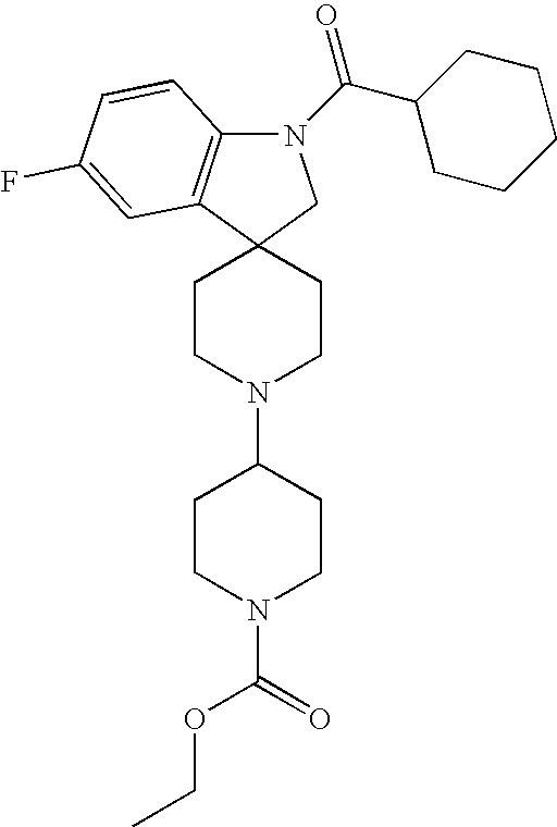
C12(CCN(C3CCN(C(=O)OCC)CC3)CC1)CN(C(C1CCCCC1)=O)C1=C2C=C(F)C=C1
